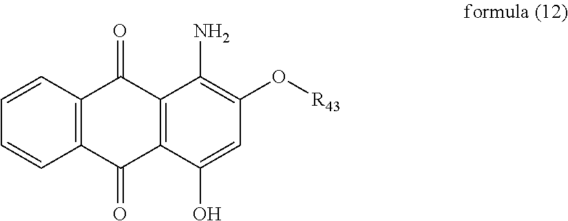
C12=C(C=CC=C1)C(=O)C1=C(C2=O)C(O)=CC(O[R43])=C1N
